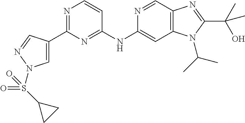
C1(C2=CN(S(C3CC3)(=O)=O)N=C2)=NC=CC(NC2=CC3=C(C=N2)N=C(C(O)(C)C)N3C(C)C)=N1
